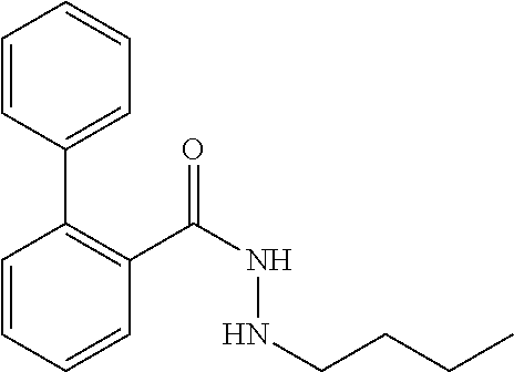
C1=CC=CC(C(NNCCCC)=O)=C1C1=CC=CC=C1
